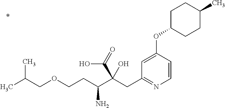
C1=CC(OC2CCC(C)CC2)=CC(CC(C(CCOCC(C)C)N)(C(=O)O)O)=N1
